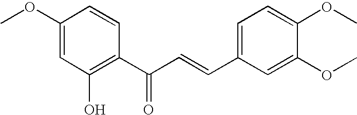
C1(OC)=CC(O)=C(C(C=CC2=CC=C(OC)C(OC)=C2)=O)C=C1
